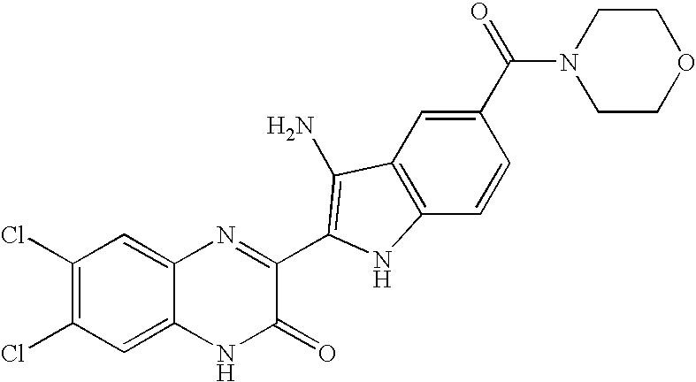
C1=C2C(=CC(Cl)=C1Cl)N=C(C1=C(N)C3=C(C=CC(C(=O)N4CCOCC4)=C3)N1)C(=O)N2
